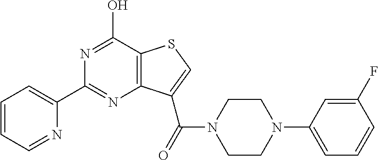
C1(C2=CC=CC=N2)=NC2=C(C(O)=N1)SC=C2C(=O)N1CCN(C2=CC=CC(F)=C2)CC1
